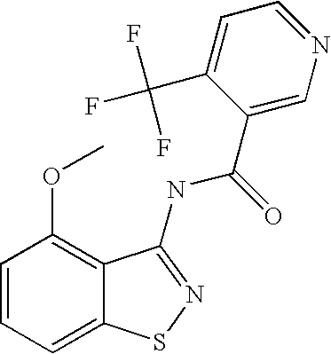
C1=CC=C2C(=C1OC)C(NC(=O)C1=CN=CC=C1C(F)(F)F)=NS2
